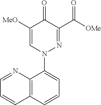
C1([MeO])=CN(C2=CC=CC3=C2N=CC=C3)N=C(C([OMe])=O)C1=O
